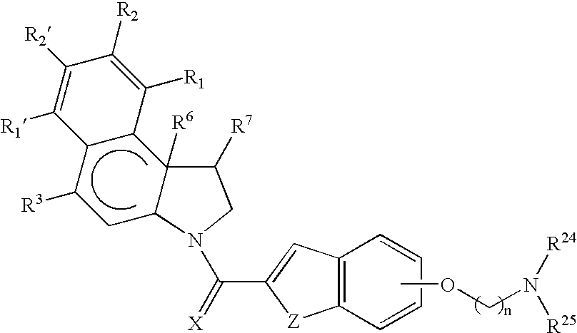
C12=C(C=CC=C1)[Z]C(C(=[X])N1C3CC([R3])C4C(C3([R6])C([R7])C1)C([R1])=C([R2])C([R2])=C4[R1])=C2.COCN([R24])[R25]
